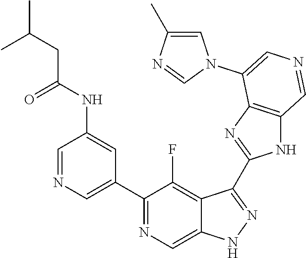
C1(C2=CN=CC(NC(CC(C)C)=O)=C2)=NC=C2C(=C1F)C(C1=NC3=C(N1)C=NC=C3N1C=C(C)N=C1)=NN2
